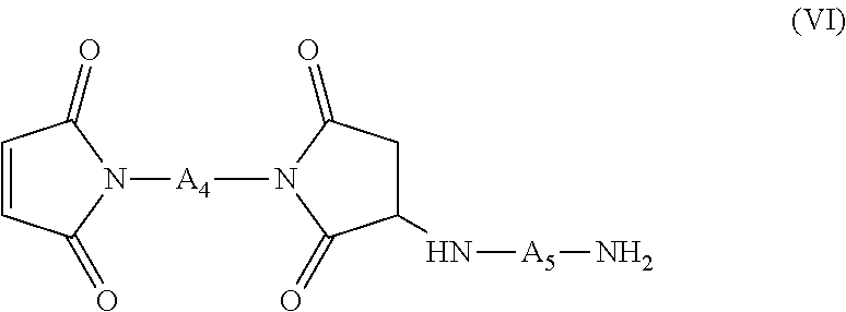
C1=CC(=O)N([A4]N2C(=O)CC(N[A5]N)C2=O)C1=O
